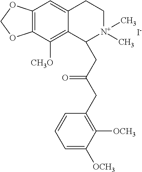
C12=C(C([CH3O])=C3C(=C1)CC[N+](C)(C)C3CC(CC1=C([OCH3])C([OCH3])=CC=C1)=O)OCO2.[I-]
